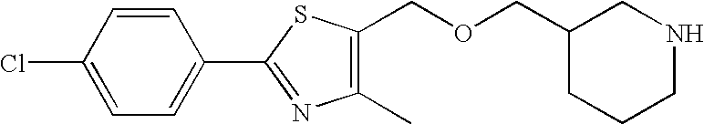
C1=C(Cl)C=CC(C2=NC(C)=C(COCC3CCCNC3)S2)=C1
